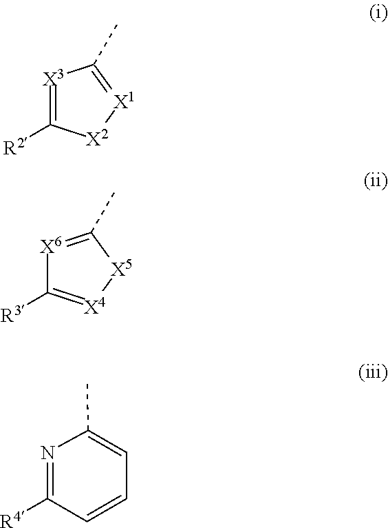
[X3]1=C([R2])[X2][X1]=C1C.[X6]1=C(C)[X5][X4]=C1[R3].N1=C([R4])C=CC=C1C
